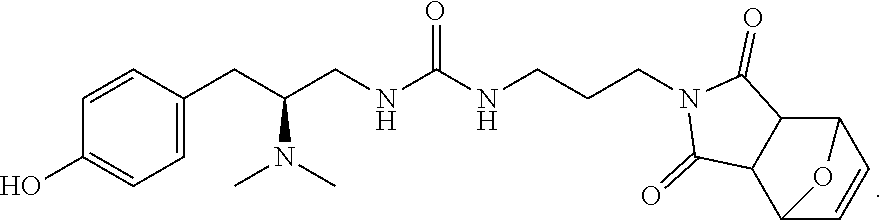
C(NC(NCC(CC1=CC=C(O)C=C1)N(C)C)=O)CCN1C(=O)C2C3C=CC(C2C1=O)O3
